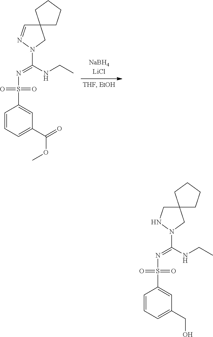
C12(C=NN(C(=NS(=O)(=O)C3=CC(C(OC)=O)=CC=C3)NCC)C1)CCCC2.C12(CNN(C(=NS(=O)(=O)C3=CC(CO)=CC=C3)NCC)C1)CCCC2
